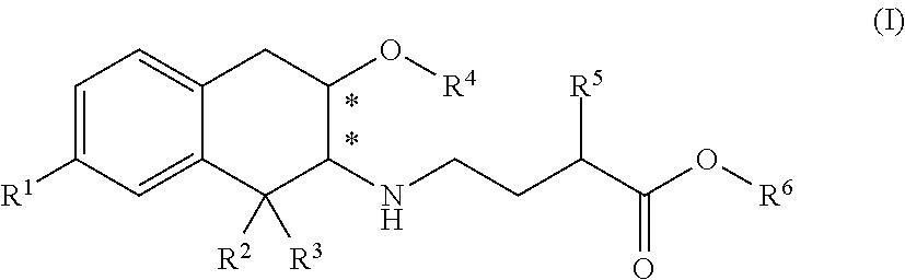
C1=C([R1])C=C2C(=C1)CC(O[R4])C(NCCC([R5])C(O[R6])=O)C2([R2])[R3]
